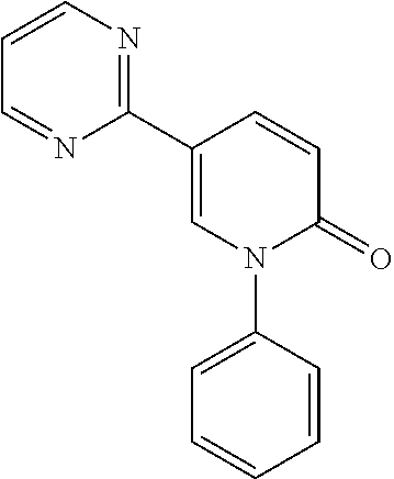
C1=C(C2=NC=CC=N2)C=CC(=O)N1C1=CC=CC=C1
